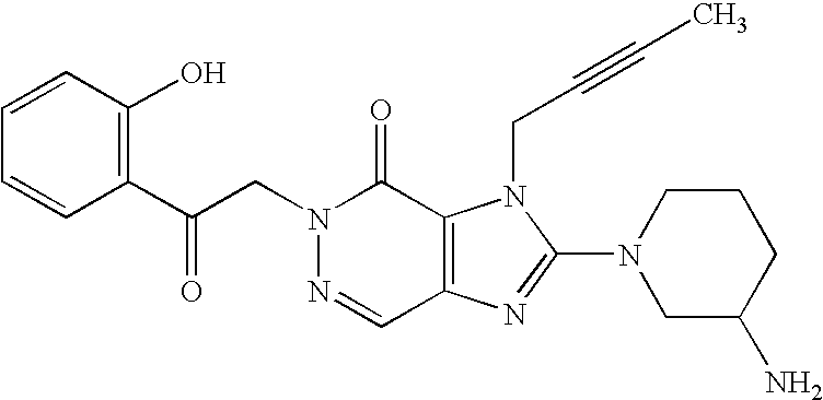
C(N1N=CC2=C(C1=O)N(CC#CC)C(N1CC(N)CCC1)=N2)C(C1=C(O)C=CC=C1)=O
